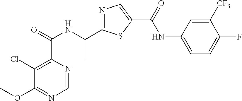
C1=NC(C(=O)NC(C2=NC=C(C(=O)NC3=CC=C(F)C([CF3])=C3)S2)C)=C(Cl)C(OC)=N1
